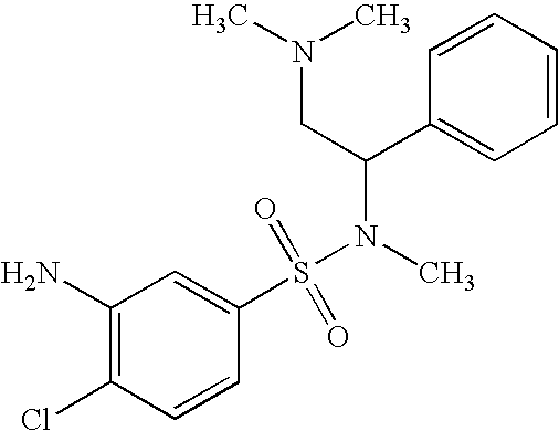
N(S(C1=CC(N)=C(Cl)C=C1)(=O)=O)(C(C1=CC=CC=C1)CN(C)C)C
